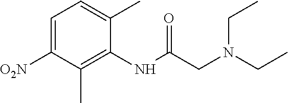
C1=C([O2N])C(C)=C(NC(CN(CC)CC)=O)C(C)=C1
